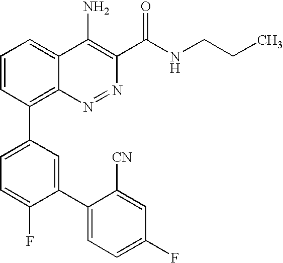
C1=CC(C2=CC=C(F)C(C3=CC=C(F)C=C3[CN])=C2)=C2C(=C1)C(N)=C(C(NCCC)=O)N=N2
